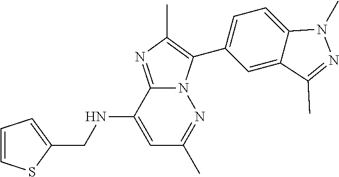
C1=C(NCC2=CC=CS2)C2=NC(C)=C(C3=CC=C4C(=C3)C(C)=NN4C)N2N=C1C
